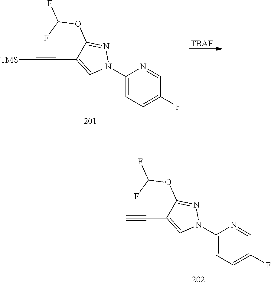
[TBAF].C1(N2N=C(OC(F)F)C(C#C[TMS])=C2)=CC=C(F)C=N1.C1(N2N=C(OC(F)F)C(C#C)=C2)=CC=C(F)C=N1
